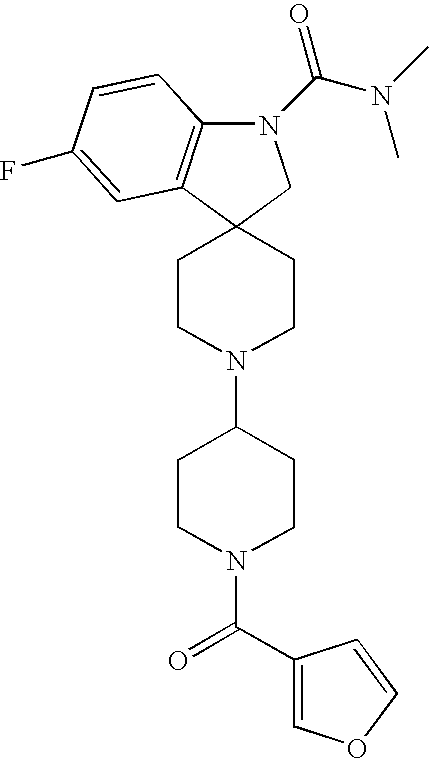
C1CN(C2CCN(C(C3=COC=C3)=O)CC2)CCC12C1=C(N(C(N(C)C)=O)C2)C=CC(F)=C1
